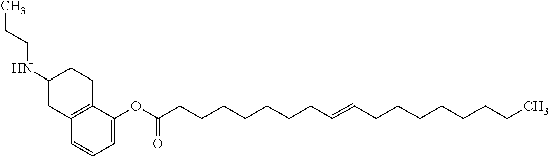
C12=C(C=CC=C1OC(CCCCCCCC=CCCCCCCCC)=O)CC(NCCC)CC2
